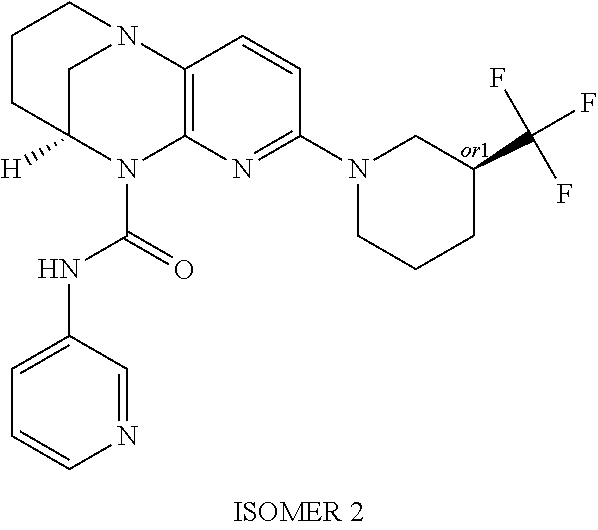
C1CC2([H])CN(C1)C1=C(N2C(=O)NC2=CC=CN=C2)N=C(N2CCCC(C(F)(F)F)C2)C=C1
